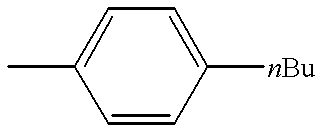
CC1=CC=C([nBu])C=C1
